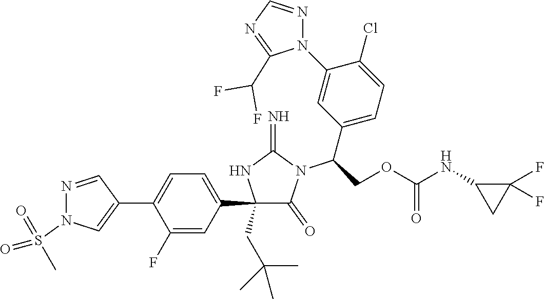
C1(C2=CC=C(C3=CN(S(C)(=O)=O)N=C3)C(F)=C2)(CC(C)(C)C)C(=O)N(C(C2=CC=C(Cl)C(N3N=CN=C3C(F)F)=C2)COC(NC2CC2(F)F)=O)C(=N)N1
